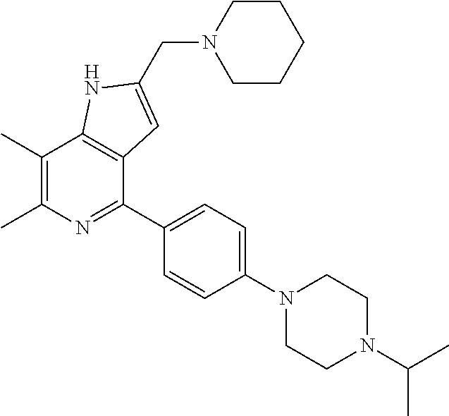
C1(C)=C(C)N=C(C2=CC=C(N3CCN(C(C)C)CC3)C=C2)C2=C1NC(CN1CCCCC1)=C2
